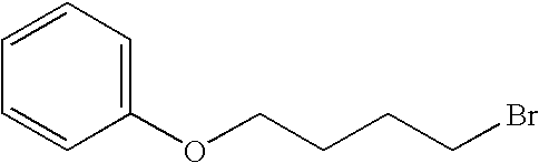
C1(OCCCCBr)=CC=CC=C1
